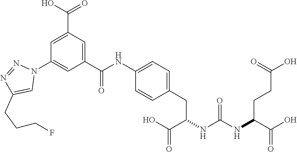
OC(CCC(C(O)=O)NC(NC(C(O)=O)CC1=CC=C(NC(C2=CC(C(=O)O)=CC(N3N=NC(CCCF)=C3)=C2)=O)C=C1)=O)=O
